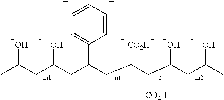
CC(CC(CC(CC(C(C(CC(C)O)O)[CO2H])[CO2H])C1=CC=CC=C1)O)O
